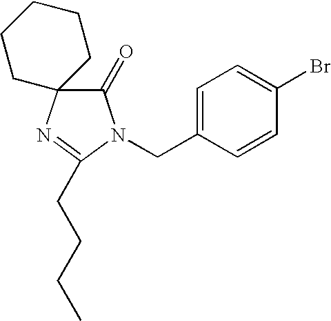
C1(=O)N(CC2=CC=C(Br)C=C2)C(CCCC)=NC12CCCCC2
